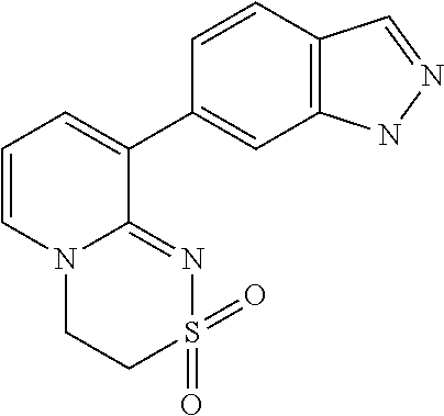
C12=C(C=CC(C3=CC=CN4C3=NS(=O)(=O)CC4)=C1)C=NN2
